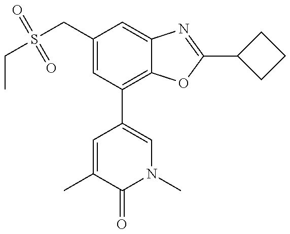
CCS(CC1=CC(C2=CN(C)C(=O)C(C)=C2)=C2C(=C1)N=C(C1CCC1)O2)(=O)=O
